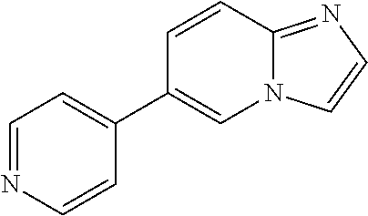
C1=NC=CC(C2=CN3C(=NC=C3)C=C2)=C1
